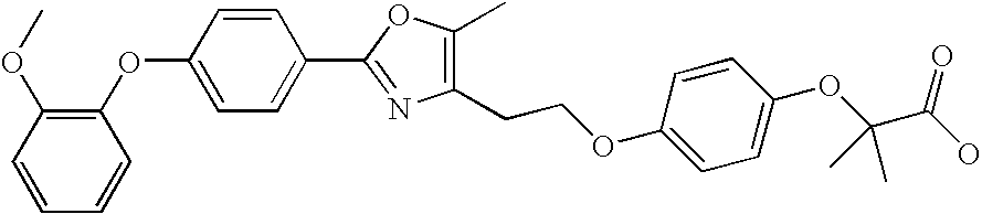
C1=C(OC2=C(OC)C=CC=C2)C=CC(C2=NC(CCOC3=CC=C(OC(C(O)=O)(C)C)C=C3)=C(C)O2)=C1
